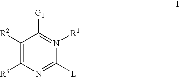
C1([R2])=C([R3])N=C([L])N([R1])=C1[G1]
